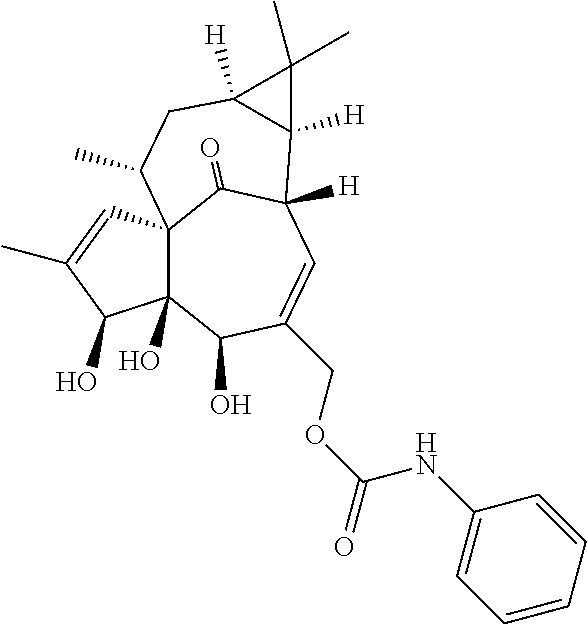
C123C(O)(C(O)C(COC(NC4=CC=CC=C4)=O)=CC([H])(C1=O)C1([H])C([H])(CC2C)C1(C)C)C(O)C(C)=C3
